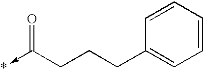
C1=CC=CC(CCCC(->*)=O)=C1
